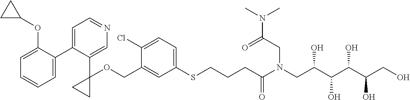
C1=C(COC2(C3=CN=CC=C3C3=CC=CC=C3OC3CC3)CC2)C(Cl)=CC=C1SCCCC(N(CC(C(C(C(CO)O)O)O)O)CC(N(C)C)=O)=O
